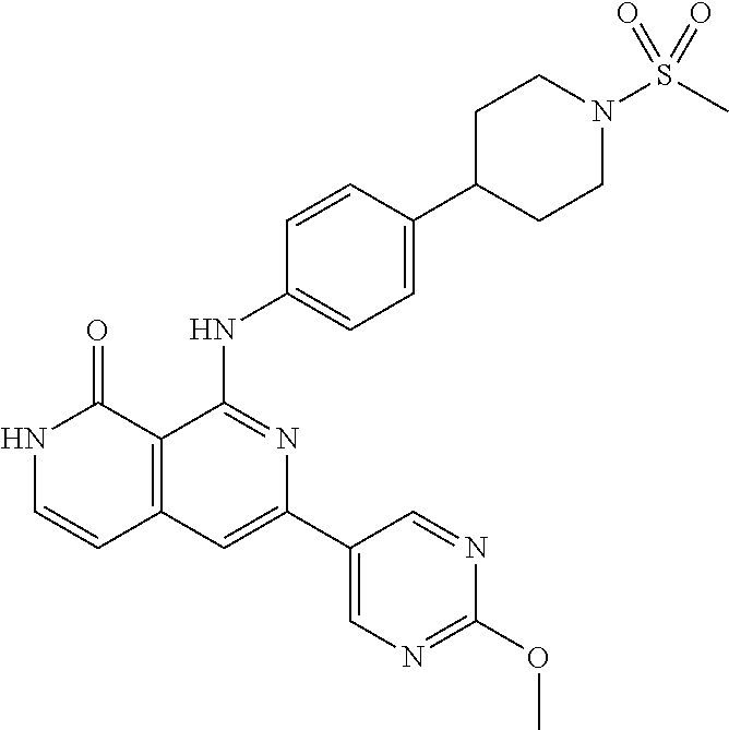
C1=CC(NC2=NC(C3=CN=C(OC)N=C3)=CC3=C2C(=O)NC=C3)=CC=C1C1CCN(S(C)(=O)=O)CC1
